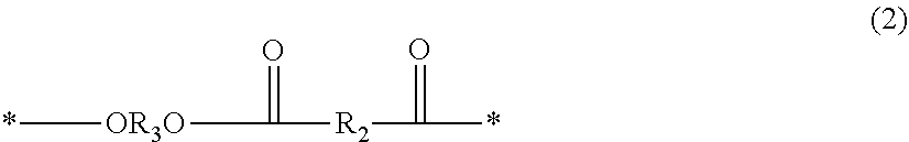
[R2](C(=O)[OR3O]*)C(=O)*
